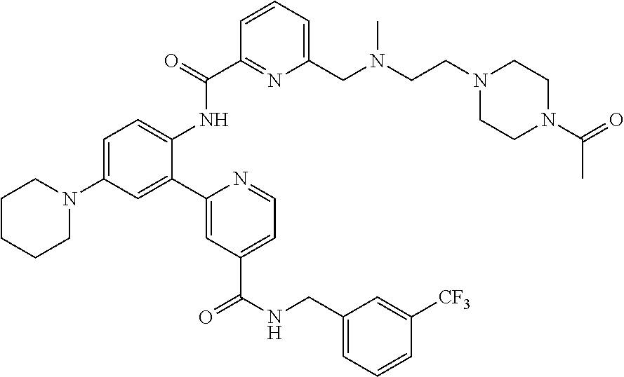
C1(C2=CC(N3CCCCC3)=CC=C2NC(C2=NC(CN(CCN3CCN(C(C)=O)CC3)C)=CC=C2)=O)=CC(C(NCC2=CC=CC([CF3])=C2)=O)=CC=N1
